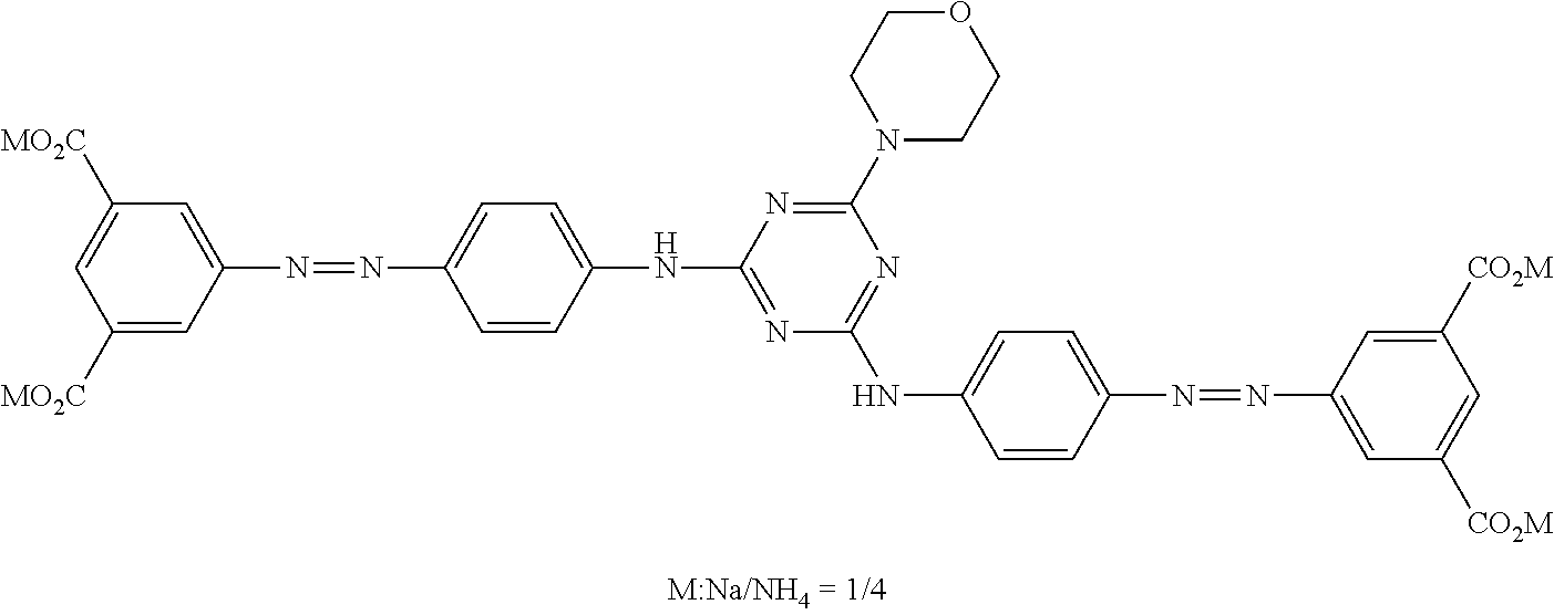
C1([MO2C])=CC([MO2C])=CC(N=NC2=CC=C(NC3=NC(NC4=CC=C(N=NC5=CC([CO2M])=CC([CO2M])=C5)C=C4)=NC(N4CCOCC4)=N3)C=C2)=C1
